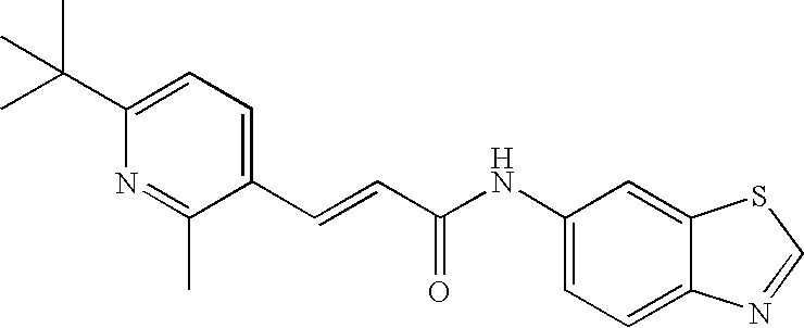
C(C1=CC=C(C(C)(C)C)N=C1C)=CC(NC1=CC=C2C(=C1)SC=N2)=O
